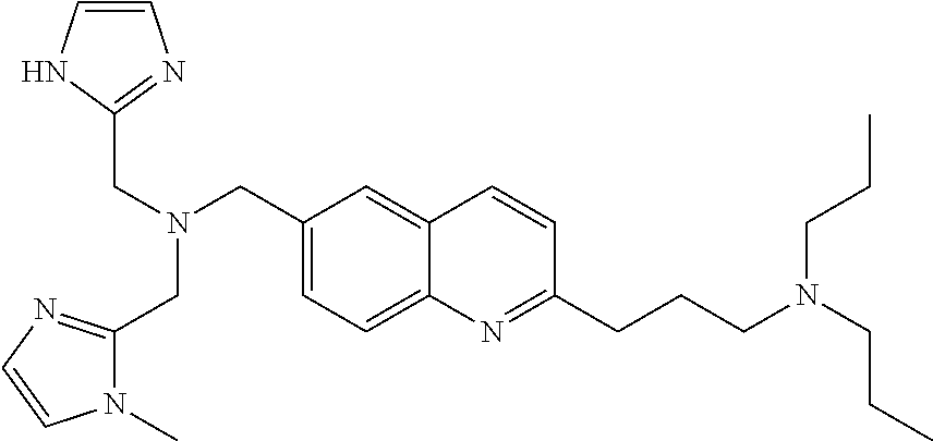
C(N(CC1=CC=C2C(=C1)C=CC(CCCN(CCC)CCC)=N2)CC1=NC=CN1)C1=NC=CN1C
